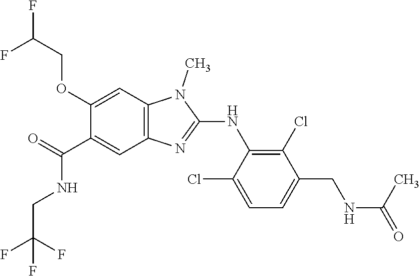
C1(OCC(F)F)=CC2=C(C=C1C(NCC(F)(F)F)=O)N=C(NC1=C(Cl)C(CNC(=O)C)=CC=C1Cl)N2C
